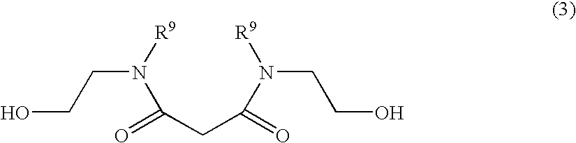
OCCN([R9])C(=O)CC(=O)N([R9])CCO
